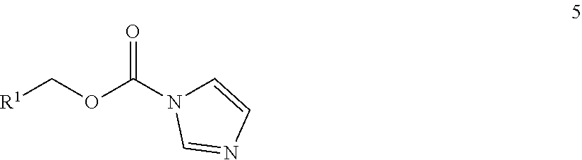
[R1]COC(N1C=CN=C1)=O
